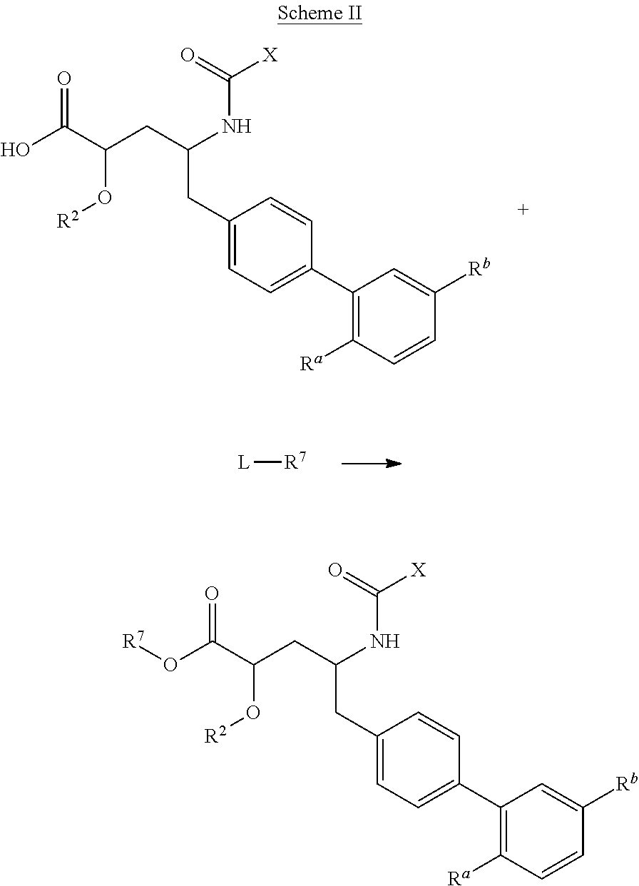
OC(C(CC(NC([X])=O)CC1=CC=C(C2=C([Ra])C=CC([Rb])=C2)C=C1)O[R2])=O.[L][R7].[R7]OC(C(CC(NC([X])=O)CC1=CC=C(C2=C([Ra])C=CC([Rb])=C2)C=C1)O[R2])=O
